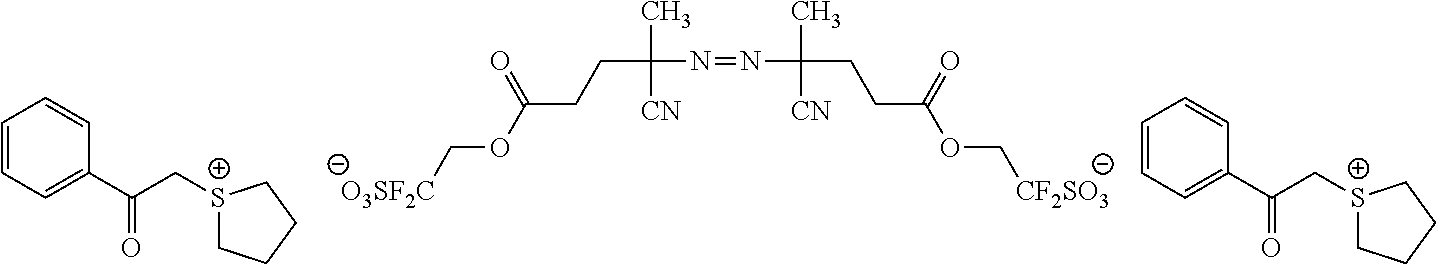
[O3SF2C]COC(CCC(N=NC(C)(CCC(OC[CF2SO3])=O)[CN])(C)[CN])=O.C1=CC=C(C(C[S+]2CCCC2)=O)C=C1.C1=CC=C(C(C[S+]2CCCC2)=O)C=C1
